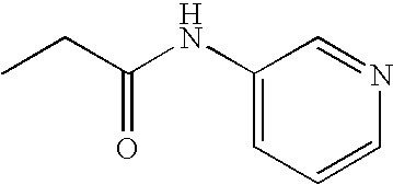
CCC(NC1=CC=CN=C1)=O
